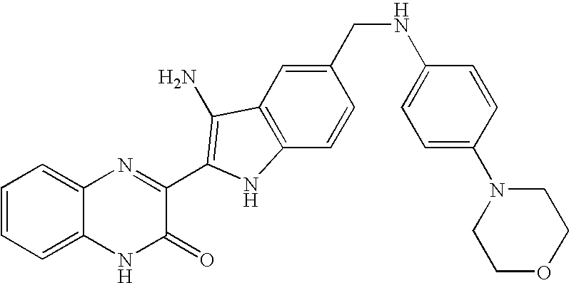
C1=C2C(=CC=C1)N=C(C1=C(N)C3=C(C=CC(CNC4=CC=C(N5CCOCC5)C=C4)=C3)N1)C(=O)N2
